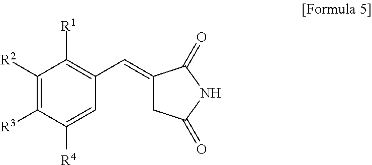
C1([R2])=C([R3])C([R4])=CC(C=C2CC(=O)NC2=O)=C1[R1]
